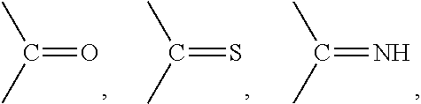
C(=N)(C)C.C(=S)(C)C.C(=O)(C)C
